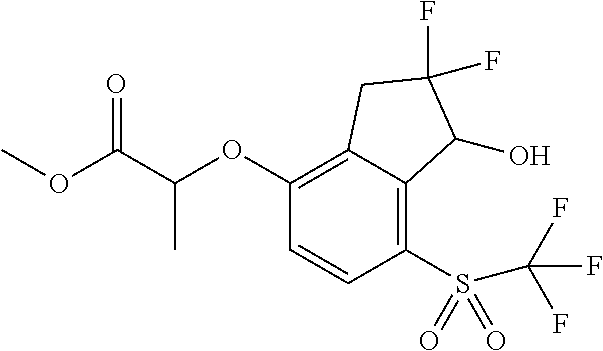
C1(OC(C(OC)=O)C)=C2C(=C(S(=O)(=O)C(F)(F)F)C=C1)C(O)C(F)(F)C2
